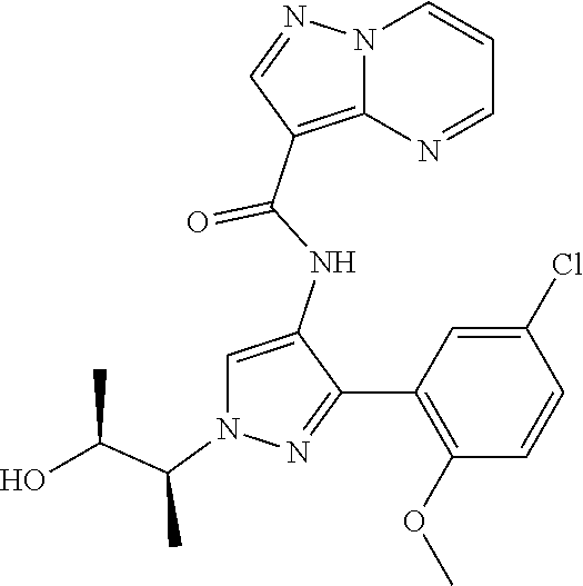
N12C(=C(C(NC3=CN(C(C(O)C)C)N=C3C3=C(OC)C=CC(Cl)=C3)=O)C=N1)N=CC=C2
